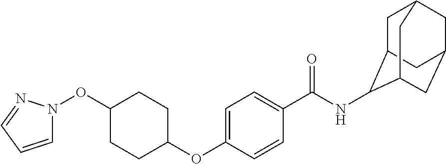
C1=CC=NN1OC1CCC(OC2=CC=C(C(NC3C4CC5CC(CC3C5)C4)=O)C=C2)CC1
